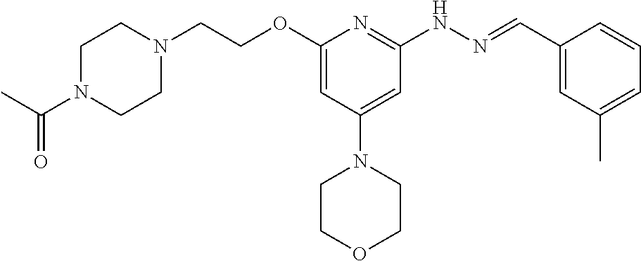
O(C1=CC(N2CCOCC2)=CC(NN=CC2=CC(C)=CC=C2)=N1)CCN1CCN(C(C)=O)CC1
